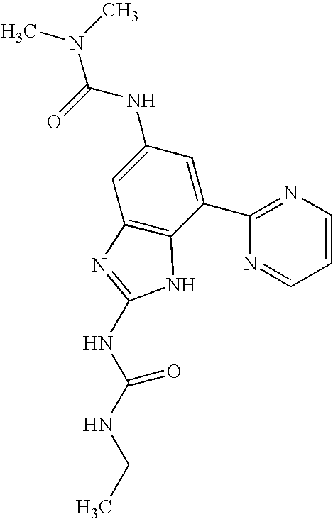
N(C1=CC2=C(C(C3=NC=CC=N3)=C1)NC(NC(NCC)=O)=N2)C(N(C)C)=O
